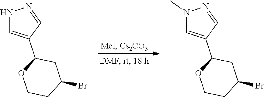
N1C=C(C2OCCC(Br)C2)C=N1.N1(C)C=C(C2OCCC(Br)C2)C=N1
